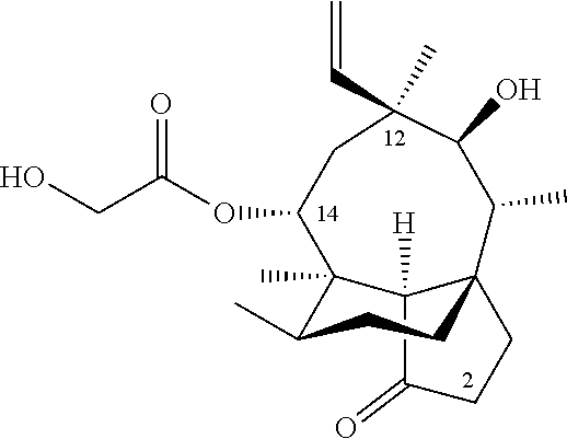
C12([H])C(=O)CCC13CCC(C)C2(C)C(OC(CO)=O)CC(C=C)(C)C(O)C3C
